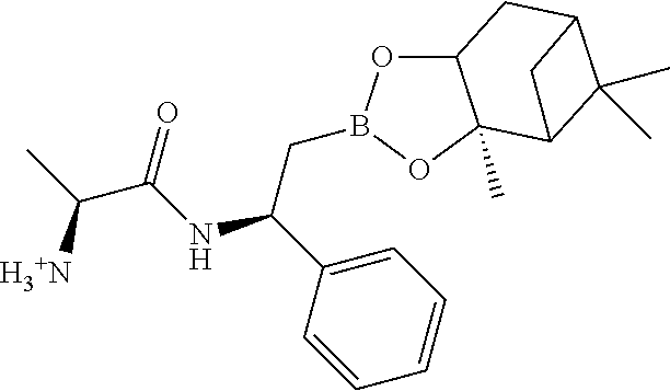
C12OB(CC(C3=CC=CC=C3)NC(C(C)[H3+N])=O)OC1(C)C1C(C)(C)C(C2)C1
